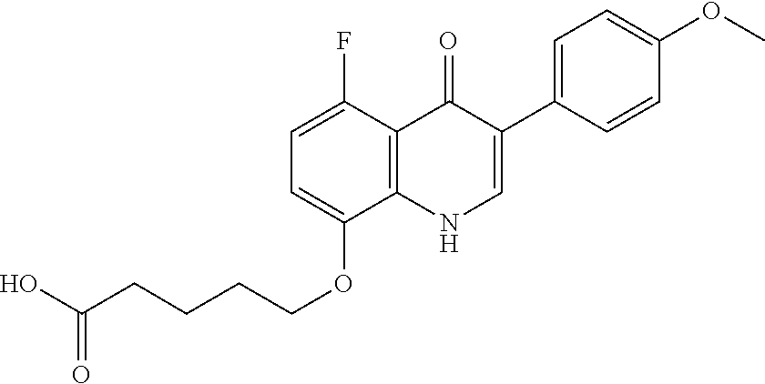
C1=C(F)C2=C(C(OCCCCC(O)=O)=C1)NC=C(C1=CC=C(OC)C=C1)C2=O
